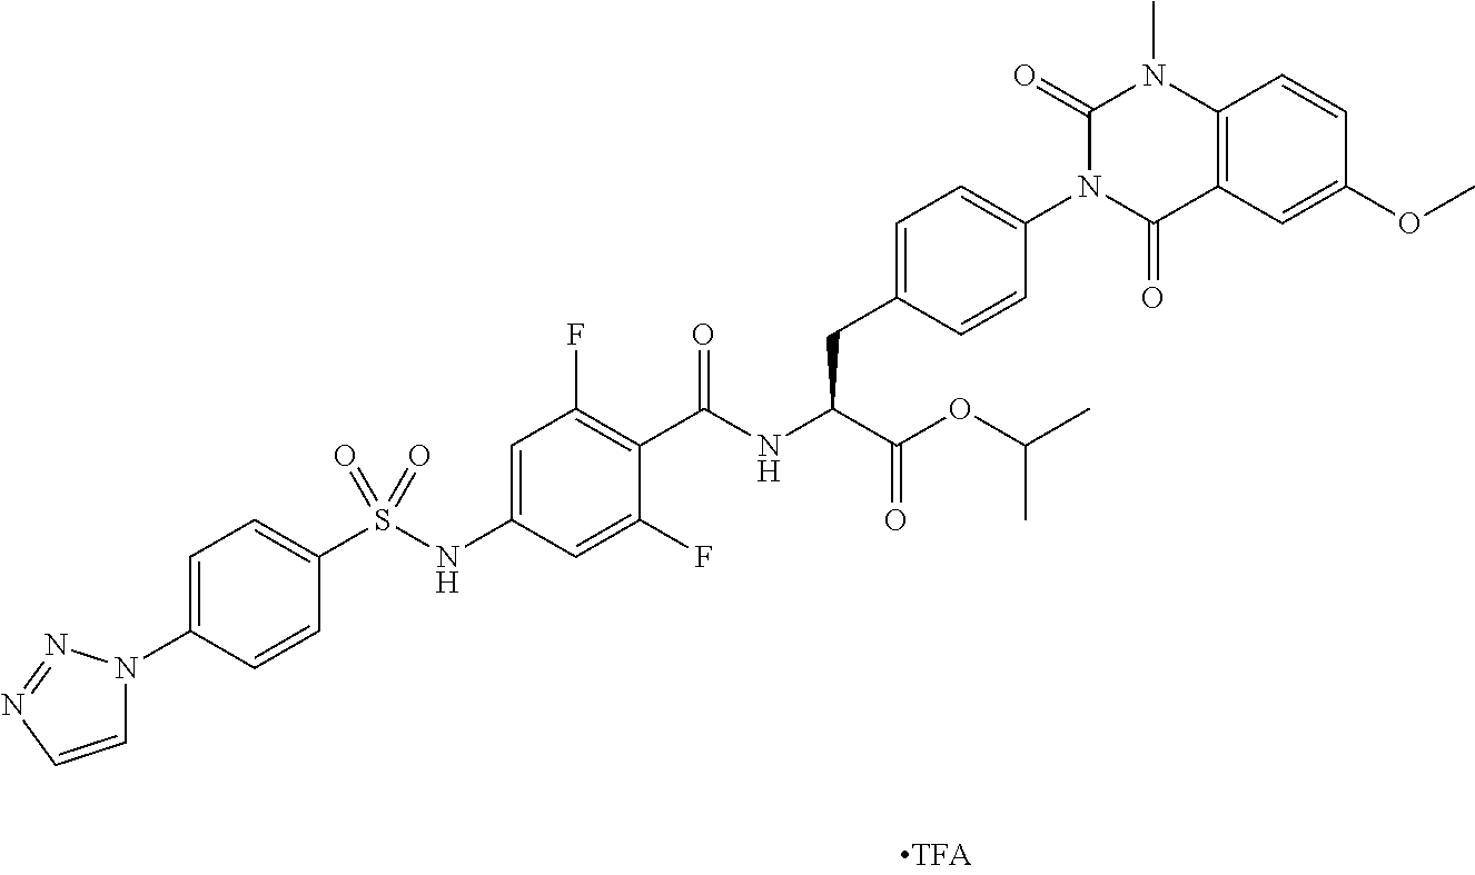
C12=C(C=C(OC)C=C1)C(=O)N(C1=CC=C(CC(C(=O)OC(C)C)NC(=O)C3=C(F)C=C(NS(C4=CC=C(N5C=CN=N5)C=C4)(=O)=O)C=C3F)C=C1)C(=O)N2C
